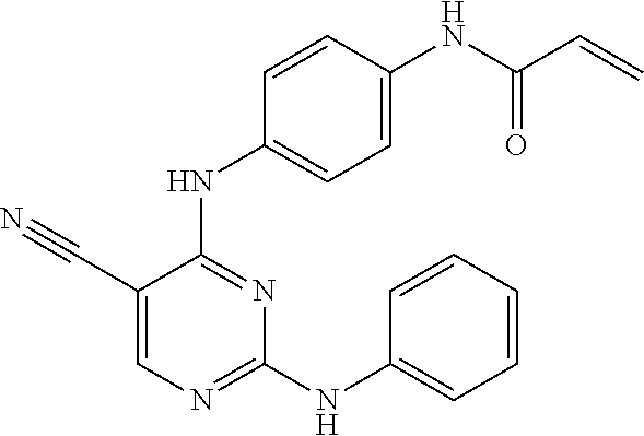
C1=C(C#N)C(NC2=CC=C(NC(C=C)=O)C=C2)=NC(NC2=CC=CC=C2)=N1
